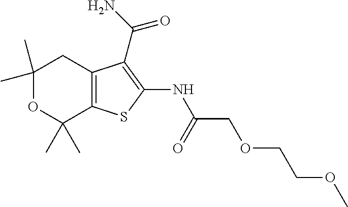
C1(C)(C)OC(C)(C)C2=C(C1)C(C(=O)N)=C(NC(COCCOC)=O)S2
